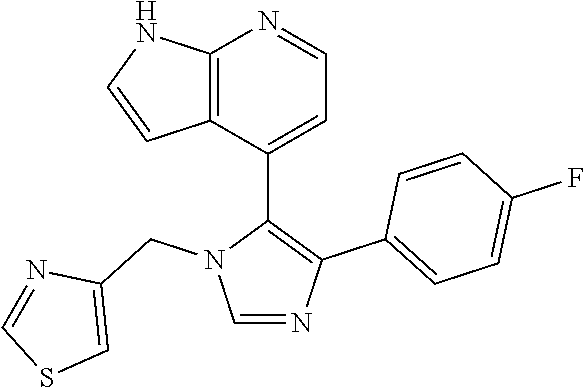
C1=C(C2=C(C3=CC=C(F)C=C3)N=CN2CC2=CSC=N2)C2=C(N=C1)NC=C2
